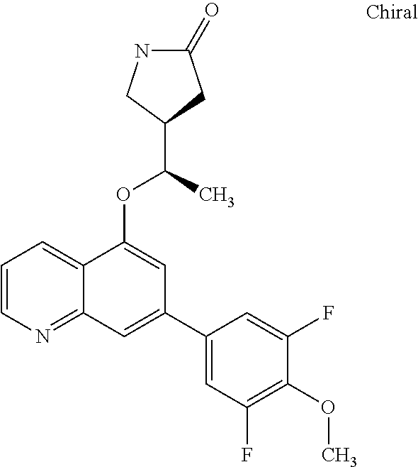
C1=CN=C2C(=C1)C(OC(C1CNC(=O)C1)C)=CC(C1=CC(F)=C(OC)C(F)=C1)=C2
